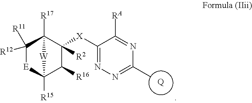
[Q].C1(C)=NN=C([X]C2([R2])C([R16])C3([R15])[E]C([R12])([R11])C2([R17])[W]3)C([RA])=N1
